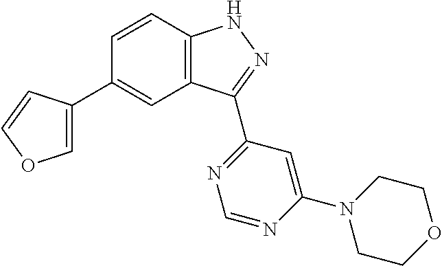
C1=CC2=C(C=C1C1=COC=C1)C(C1=NC=NC(N3CCOCC3)=C1)=NN2
